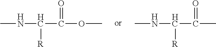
CNC(C(=O)OC)[R].CNC(C(=O)C)[R]
